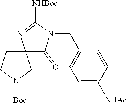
C1(CN2C(=O)C3(N=C2[NHBoc])CCN([Boc])C3)=CC=C([NHAc])C=C1
